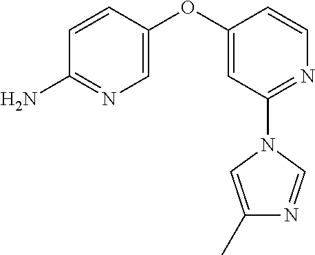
C1=CC(OC2=CC(N3C=C(C)N=C3)=NC=C2)=CN=C1N
